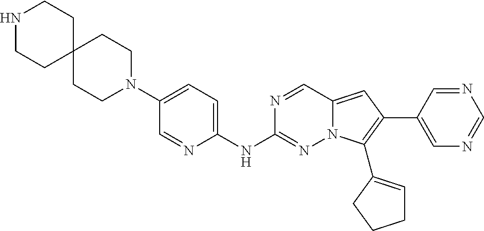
N1(C2=CC=C(NC3=NN4C(=CC(C5=CN=CN=C5)=C4C4=CCCC4)C=N3)N=C2)CCC2(CC1)CCNCC2
